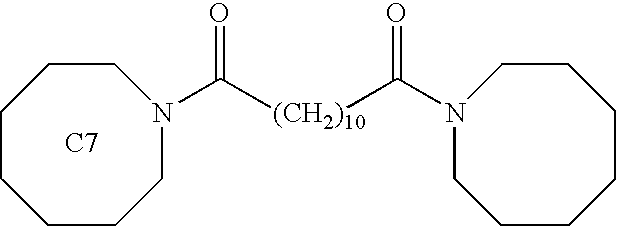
C1CCCCN(C([(CH2)10]C(N2CCCCCCC2)=O)=O)CC1.[C7]
